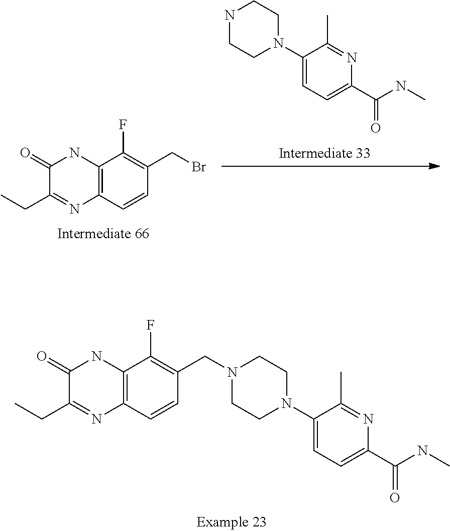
C1(N2CCNCC2)=CC=C(C(NC)=O)N=C1C.C12=C(C=CC(CBr)=C1F)N=C(CC)C(=O)N2.C1(N2CCN(CC3=C(F)C4=C(C=C3)N=C(CC)C(=O)N4)CC2)=CC=C(C(NC)=O)N=C1C
